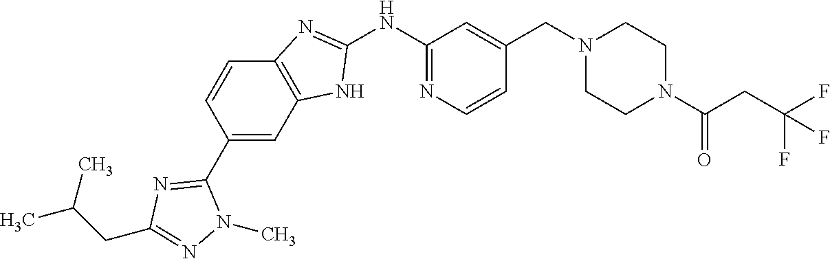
C12=C(C=C(C3=NC(CC(C)C)=NN3C)C=C1)NC(NC1=NC=CC(CN3CCN(C(CC(F)(F)F)=O)CC3)=C1)=N2
